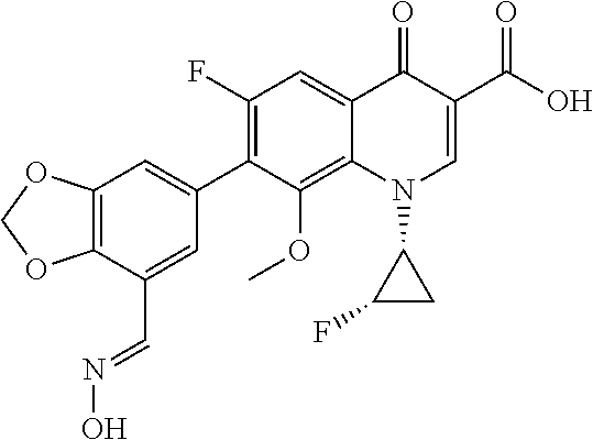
C1(C2=CC3=C(C(C=NO)=C2)OCO3)=C(F)C=C2C(=C1OC)N(C1CC1F)C=C(C(O)=O)C2=O
